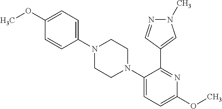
C1(C2=CN(C)N=C2)=NC(OC)=CC=C1N1CCN(C2=CC=C(OC)C=C2)CC1
